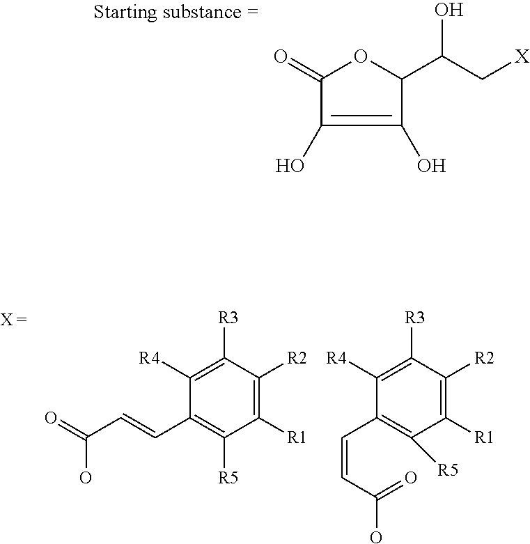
C1([R4])=C([R3])C([R2])=C([R1])C([R5])=C1C=CC(=O)O.C1([R4])=C([R3])C([R2])=C([R1])C([R5])=C1C=CC(O)=O.O=C1OC(C(C[X])O)C(O)=C1O
